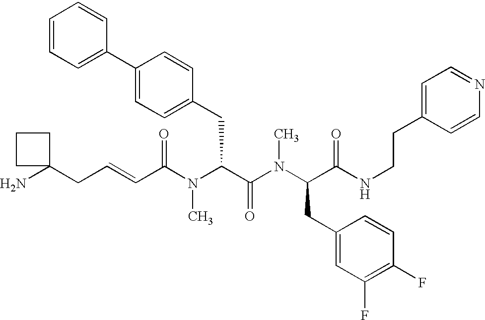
C(C(N(C(C(N(C(C(NCCC1=CC=NC=C1)=O)CC1=CC(F)=C(F)C=C1)C)=O)CC1=CC=C(C2=CC=CC=C2)C=C1)C)=O)=CCC1(N)CCC1
